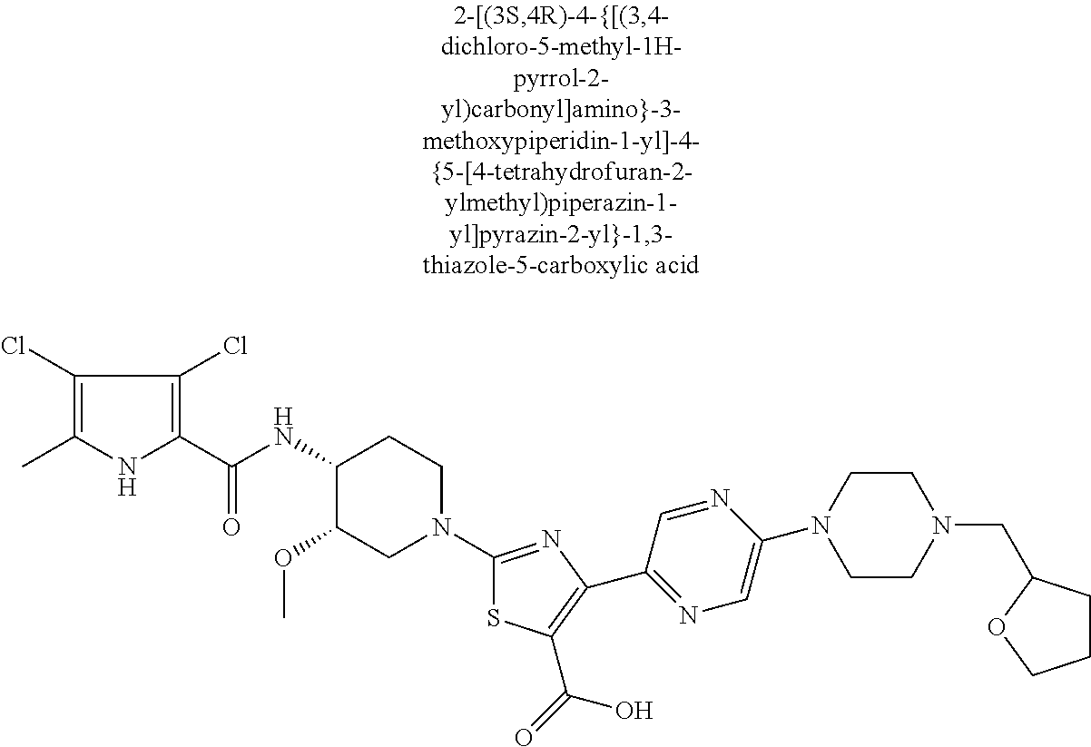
C1(Cl)=C(C)NC(C(NC2C(OC)CN(C3=NC(C4=NC=C(N5CCN(CC6CCCO6)CC5)N=C4)=C(C(=O)O)S3)CC2)=O)=C1Cl
